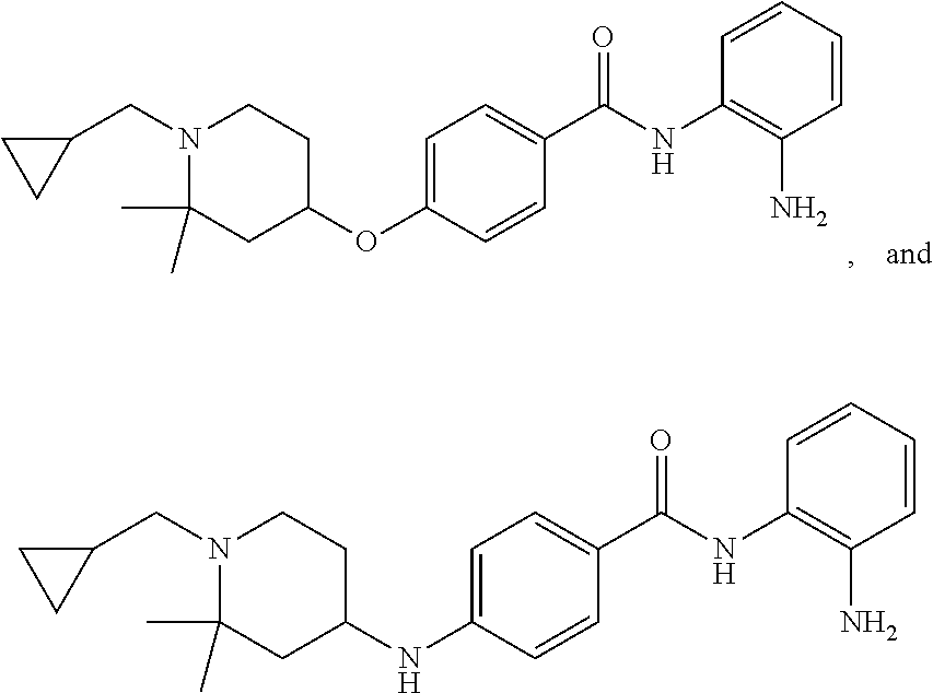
C1(OC2=CC=C(C(NC3=C(N)C=CC=C3)=O)C=C2)CCN(CC2CC2)C(C)(C)C1.C1(NC2=CC=C(C(NC3=C(N)C=CC=C3)=O)C=C2)CCN(CC2CC2)C(C)(C)C1
